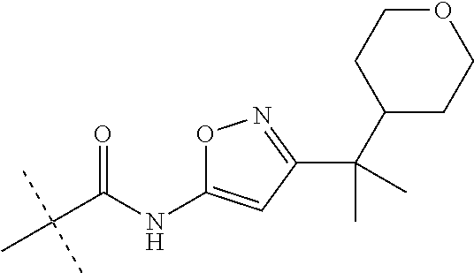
O1C(NC(C(C)(C)C)=O)=CC(C(C2CCOCC2)(C)C)=N1
